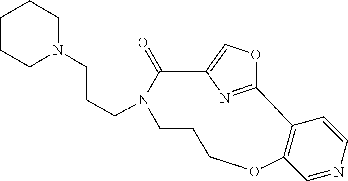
C1=NC=CC2=C1OCCCN(CCCN1CCCCC1)C(=O)C1=COC2=N1
